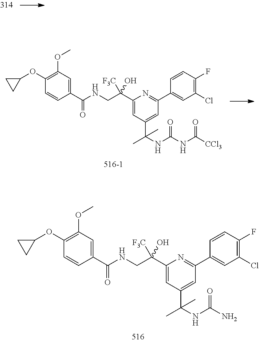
C1(C(CNC(C2=CC(OC)=C(OC3CC3)C=C2)=O)([F3C])O)=CC(C(C)(NC(NC([CCl3])=O)=O)C)=CC(C2=CC(Cl)=C(F)C=C2)=N1.C1(C(CNC(C2=CC(OC)=C(OC3CC3)C=C2)=O)([F3C])O)=CC(C(C)(NC(N)=O)C)=CC(C2=CC(Cl)=C(F)C=C2)=N1
